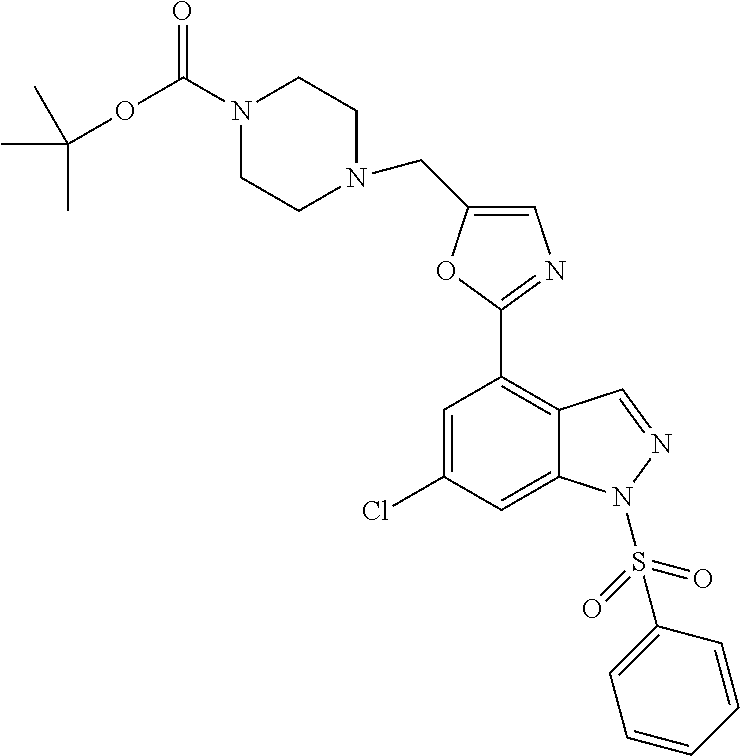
C1=C(Cl)C=C2C(=C1C1=NC=C(CN3CCN(C(OC(C)(C)C)=O)CC3)O1)C=NN2S(C1=CC=CC=C1)(=O)=O
